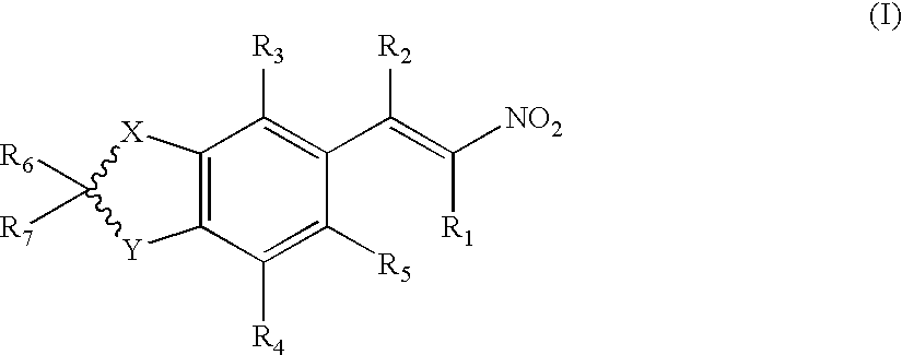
C12=C(C([R4])=C([R5])C(C(=C([NO2])[R1])[R2])=C1[R3])[Y]C([R6])([R7])[X]2
